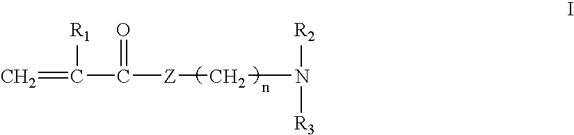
C=C([R1])C(=O)[Z]CN([R3])[R2]
